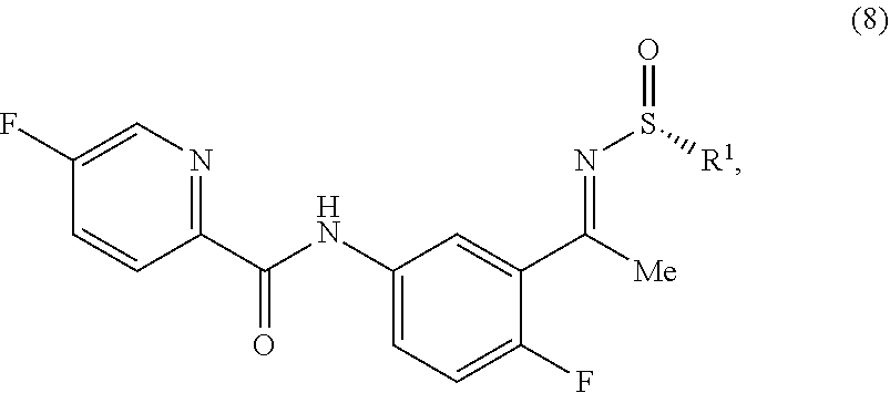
C1(F)=CN=C(C(=O)NC2=CC=C(F)C(C(=NS([R1])=O)[Me])=C2)C=C1
